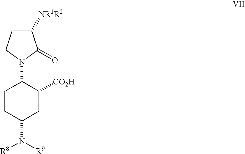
C1CC(N([R8])[R9])CC([CO2H])C1N1CCC([NR1R2])C1=O
